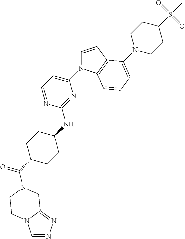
C(C1CCC(NC2=NC(N3C=CC4=C3C=CC=C4N3CCC(S(C)(=O)=O)CC3)=CC=N2)CC1)(=O)N1CC2=NN=CN2CC1
